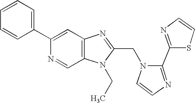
C12=C(N=C(CN3C=CN=C3C3=NC=CS3)N1CC)C=C(C1=CC=CC=C1)N=C2
